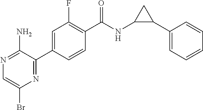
N1=C(N)C(C2=CC(F)=C(C(NC3C(C4=CC=CC=C4)C3)=O)C=C2)=NC(Br)=C1
